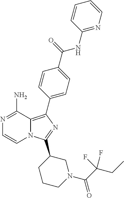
N1=C(N)C2=C(C3=CC=C(C(=O)NC4=NC=CC=C4)C=C3)N=C(C3CCCN(C(C(CC)(F)F)=O)C3)N2C=C1
